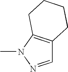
C1=NN(C)C2=C1CCCC2
